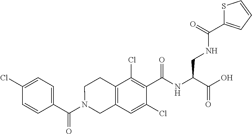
C1(C(N2CC3=C(CC2)C(Cl)=C(C(NC(C(O)=O)CNC(C2=CC=CS2)=O)=O)C(Cl)=C3)=O)=CC=C(Cl)C=C1
